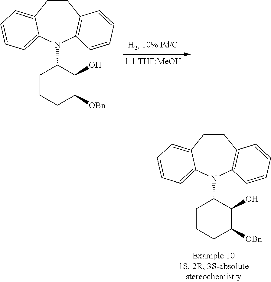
C1CC2=CC=CC=C2N(C2CCCC([OBn])C2O)C2=C1C=CC=C2.C1CC2=CC=CC=C2N(C2CCCC([OBn])C2O)C2=C1C=CC=C2
